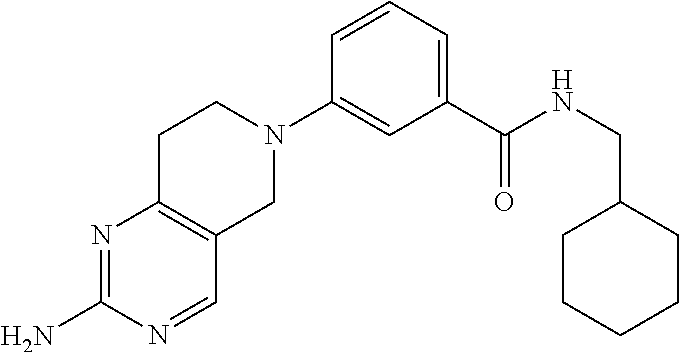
N1=C(N)N=CC2=C1CCN(C1=CC(C(NCC3CCCCC3)=O)=CC=C1)C2
